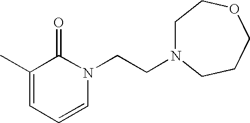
C1(C)=CC=CN(CCN2CCOCCC2)C1=O
